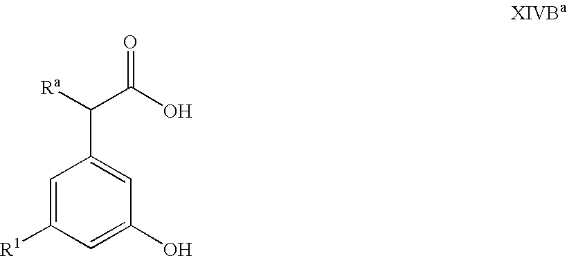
C1=C([R1])C=C(O)C=C1C([Ra])C(O)=O
